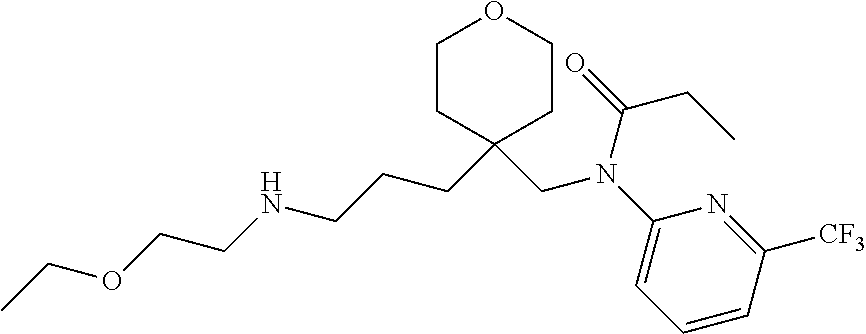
C1CC(CCCNCCOCC)(CN(C(=O)CC)C2=CC=CC([CF3])=N2)CCO1
